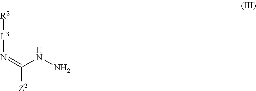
[L3](N=C([Z2])NN)[R2]
